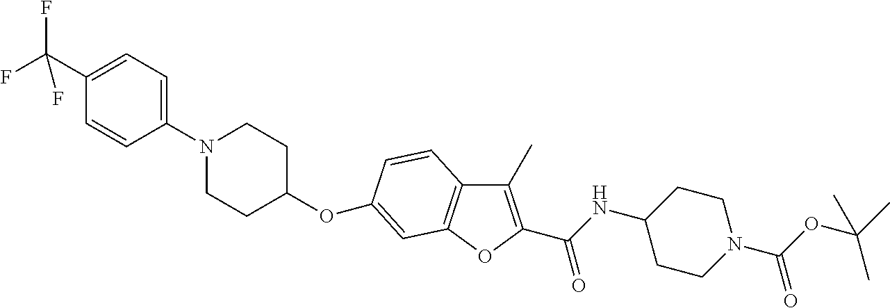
N1(C2=CC=C(C(F)(F)F)C=C2)CCC(OC2=CC3=C(C(C)=C(C(NC4CCN(C(=O)OC(C)(C)C)CC4)=O)O3)C=C2)CC1
